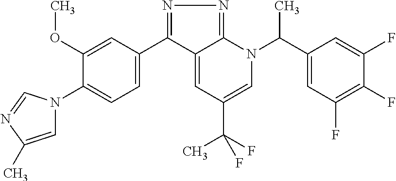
N1=C(C2=CC=C(N3C=C(C)N=C3)C(OC)=C2)C2=CC(C(F)(C)F)=CN(C(C3=CC(F)=C(F)C(F)=C3)C)C2=N1
